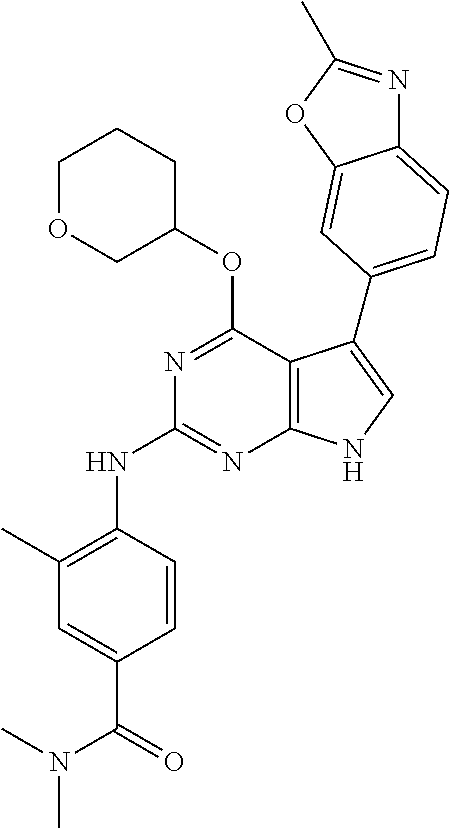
N(C1=NC2=C(C(OC3CCCOC3)=N1)C(C1=CC=C3N=C(C)OC3=C1)=CN2)C1=C(C)C=C(C(=O)N(C)C)C=C1
